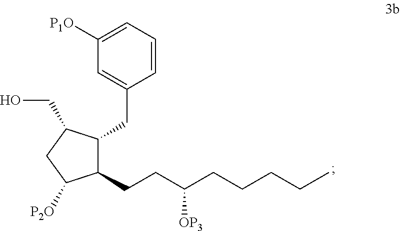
C1=CC=C([P1O])C=C1CC1C(CCC(CCCCC)[OP3])C([P2O])CC1CO
